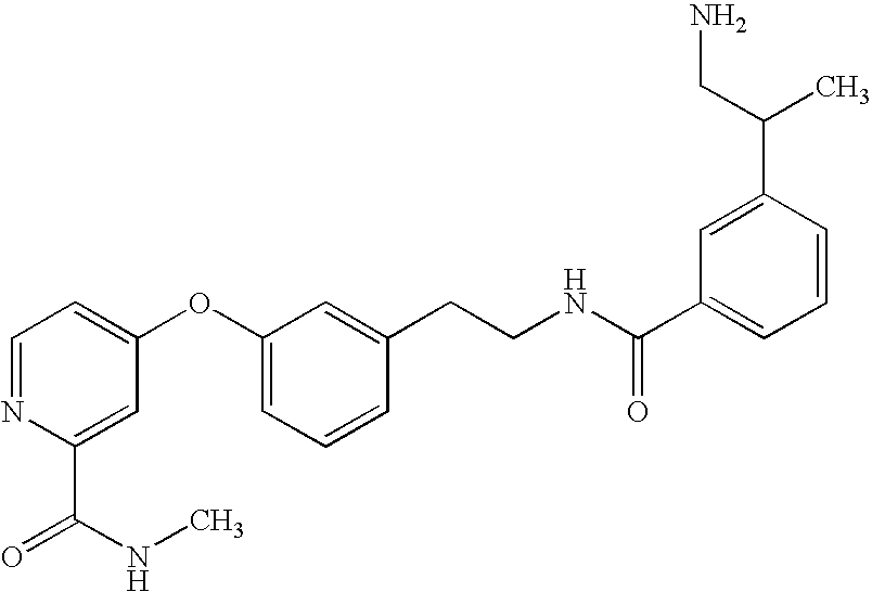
O=C(C1=CC(OC2=CC=CC(CCNC(C3=CC=CC(C(CN)C)=C3)=O)=C2)=CC=N1)NC
